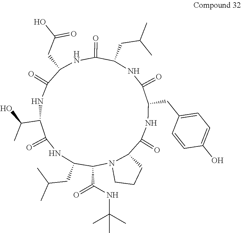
C(NC(C)(C)C)(=O)C1C(CC(C)C)NC(=O)C(C(O)C)NC(=O)C(CC(O)=O)NC(=O)C(CC(C)C)NC(=O)C(CC2=CC=C(O)C=C2)NC(=O)C2N1CCC2
